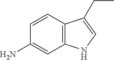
C1=CC(N)=CC2=C1C(CC)=CN2
